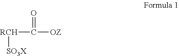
[RCH](C([OZ])=O)[SO3X]
